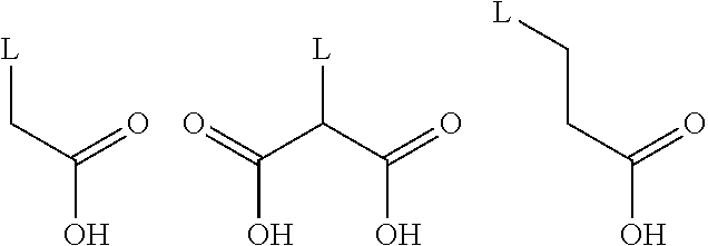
[L]CC(O)=O.C(C(C(=O)O)[L])(=O)O.C(CC(O)=O)[L]
